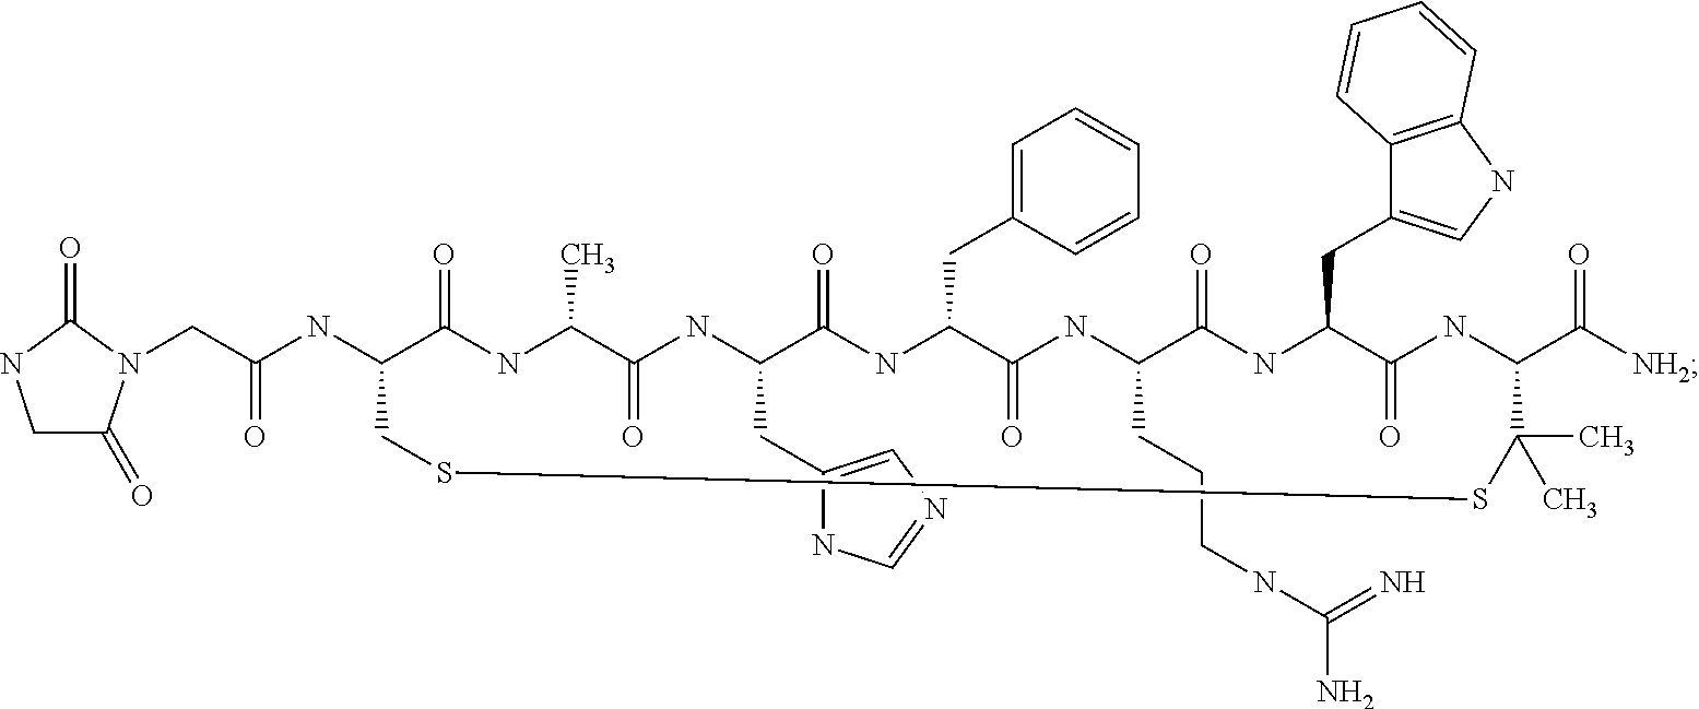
C(C(NC1C(=O)NC(C)C(=O)NC(CC2=CN=CN2)C(=O)NC(CC2=CC=CC=C2)C(=O)NC(CCCNC(N)=N)C(=O)NC(CC2=CNC3=C2C=CC=C3)C(=O)NC(C([NH2])=O)C(C)(C)SSC1)=O)N1C(=O)CNC1=O
